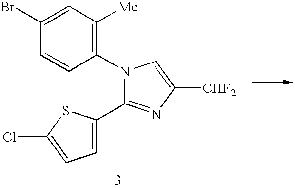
C1(N2C(C3=CC=C(Cl)S3)=NC([CHF2])=C2)=C([Me])C=C(Br)C=C1
